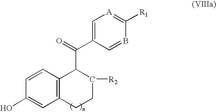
C1=CC(O)=CC2=C1C(C(C1=C[A]=C([R1])B=C1)=O)C([R2])CC2
